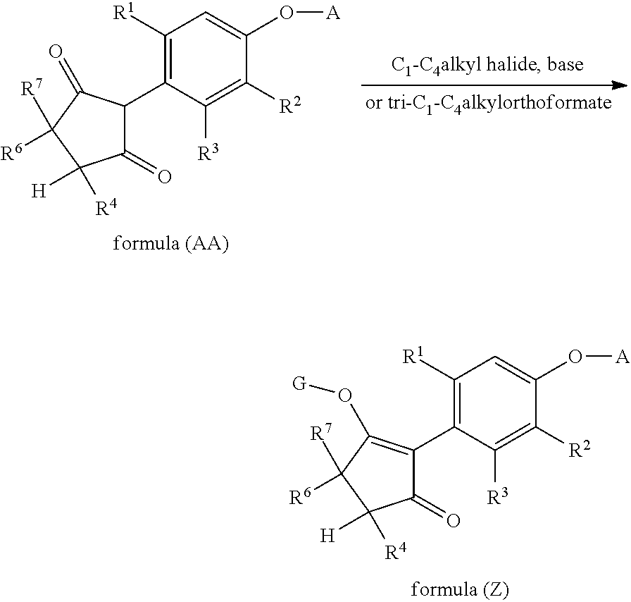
C1([R1])=C(C2=C(O[G])C([R7])([R6])C([R4])([H])C2=O)C([R3])=C([R2])C(O[A])=C1.C1([R1])=C(C2C(=O)C([R4])([H])C([R7])([R6])C2=O)C([R3])=C([R2])C(O[A])=C1
